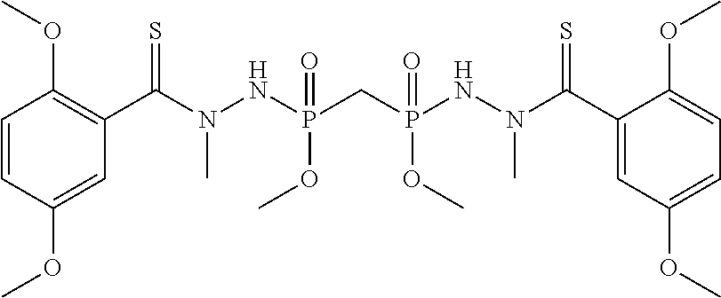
C1=CC(OC)=CC(C(N(NP(=O)(OC)CP(=O)(OC)NN(C(C2=CC(OC)=CC=C2OC)=S)C)C)=S)=C1OC
